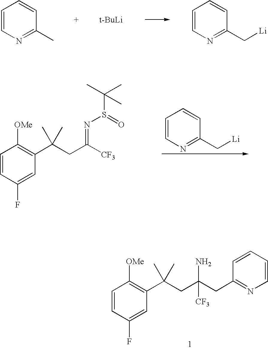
C1=CN=C(C)C=C1.[t-BuLi].C1=CN=C(C[Li])C=C1.C1=CN=C(C[Li])C=C1.C1=CC(F)=CC(C(CC([CF3])=NS(=O)C(C)(C)C)(C)C)=C1[OMe].C1=CC(F)=CC(C(CC(CC2=NC=CC=C2)(N)[CF3])(C)C)=C1[OMe]
